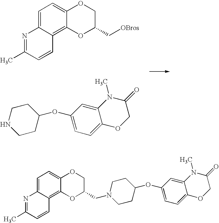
O(C1CCNCC1)C1=CC=C2C(=C1)N(C)C(=O)CO2.C1=C2C(=C3C(=C1)OCC(C[OBros])O3)C=CC(C)=N2.O(C1CCN(CC2COC3=CC=C4C(=C3O2)C=CC(C)=N4)CC1)C1=CC=C2C(=C1)N(C)C(=O)CO2
